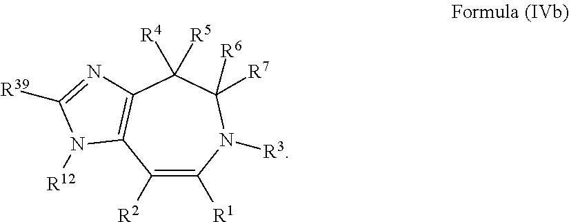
C1([R2])=C([R1])N([R3])C([R6])([R7])C([R5])([R4])C2=C1N([R12])C([R39])=N2
